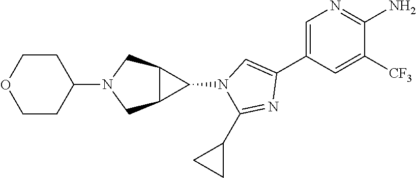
C1=C(C2=CN(C3C4C3CN(C3CCOCC3)C4)C(C3CC3)=N2)C=C([CF3])C(N)=N1
